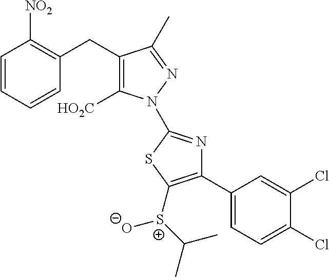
C(C1=C([NO2])C=CC=C1)C1=C([HO2C])N(C2=NC(C3=CC=C(Cl)C(Cl)=C3)=C([S+](C(C)C)[O-])S2)N=C1C
